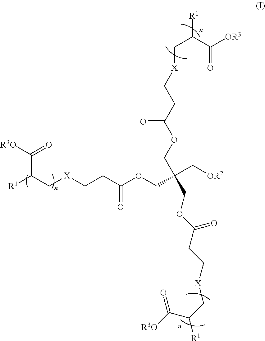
[R1]C(C[X]CCC(OCC(C[OR2])(COC(CC[X]CC([R1])C([OR3])=O)=O)COC(=O)CC[X]CC(C(=O)[R3O])[R1])=O)C([R3O])=O
